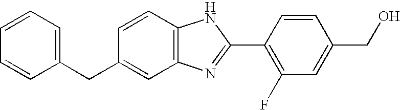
C1=CC=C(CC2=CC3=C(C=C2)NC(C2=C(F)C=C(CO)C=C2)=N3)C=C1
